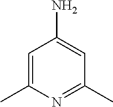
C1=C(C)N=C(C)C=C1N
